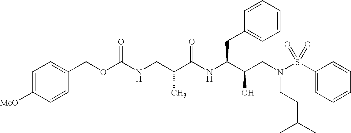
C(C(C(NC(C(CN(S(C1=CC=CC=C1)(=O)=O)CCC(C)C)O)CC1=CC=CC=C1)=O)C)NC(OCC1=CC=C([MeO])C=C1)=O
